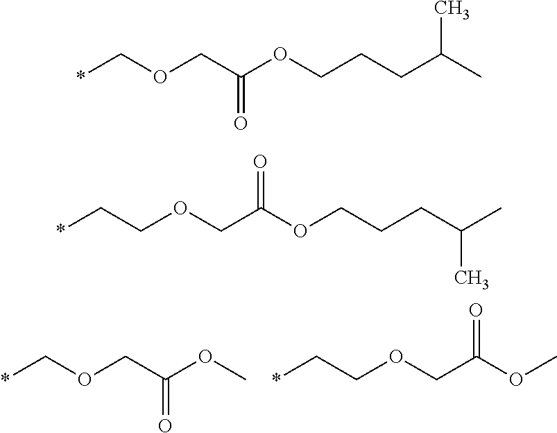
*COCC(OC)=O.*CCOCC(OC)=O.*COCC(OCCCC(C)C)=O.*CCOCC(OCCCC(C)C)=O
